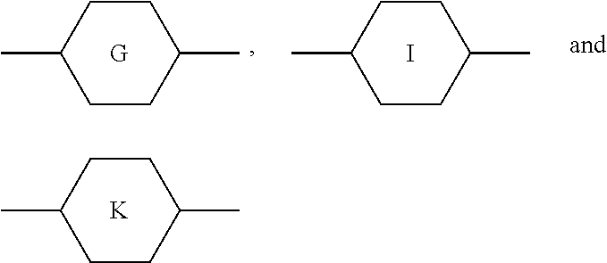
CC1CCC(C)CC1.[G].I.C1(C)CCC(C)CC1.[K].C1(C)CCC(C)CC1
